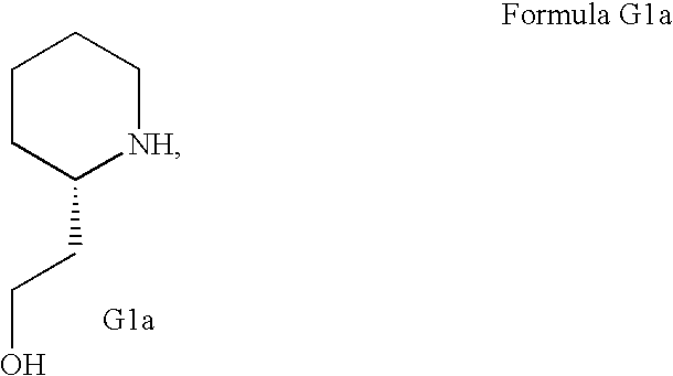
C1CC(CCO)[NH]CC1
